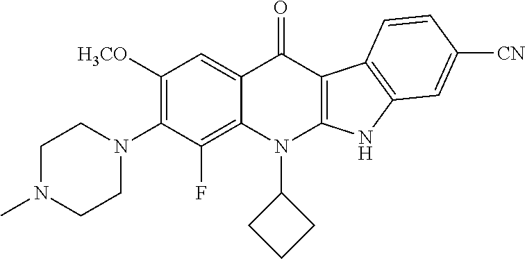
C1([H3CO])=C(N2CCN(C)CC2)C(F)=C2C(=C1)C(=O)C1=C(N2C2CCC2)NC2=C1C=CC([CN])=C2
